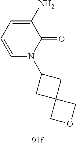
C1(N)=CC=CN(C2CC3(C2)COC3)C1=O
